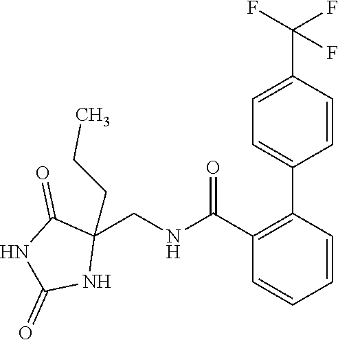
C1(CNC(C2=C(C3=CC=C(C(F)(F)F)C=C3)C=CC=C2)=O)(CCC)C(=O)NC(=O)N1
